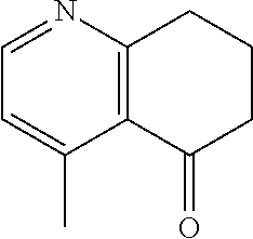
C12=C(C(=O)CCC1)C(C)=CC=N2
